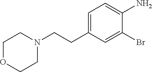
C1=C(CCN2CCOCC2)C=C(Br)C(N)=C1
